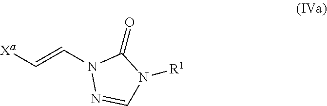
[Xa]C=CN1N=CN([R1])C1=O
